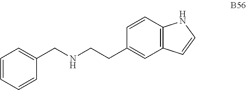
C1=CC=CC(CNCCC2=CC3=C(C=C2)NC=C3)=C1
